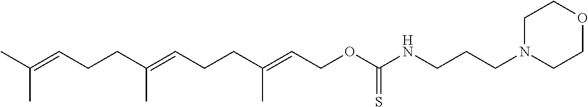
CC(=CCCC(=CCCC(=CCOC(NCCCN1CCOCC1)=S)C)C)C
